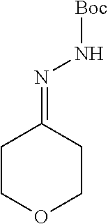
N(=C1CCOCC1)N[Boc]
